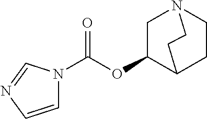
C(OC1C2CCN(C1)CC2)(=O)N1C=CN=C1
